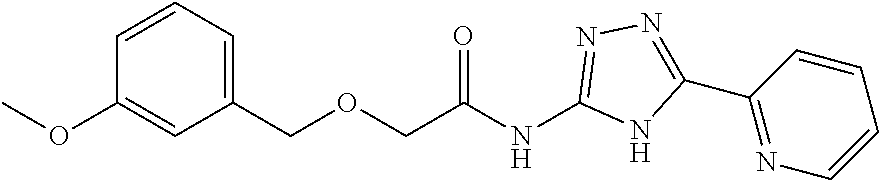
C(OCC(NC1=NN=C(C2=NC=CC=C2)N1)=O)C1=CC=CC(OC)=C1
